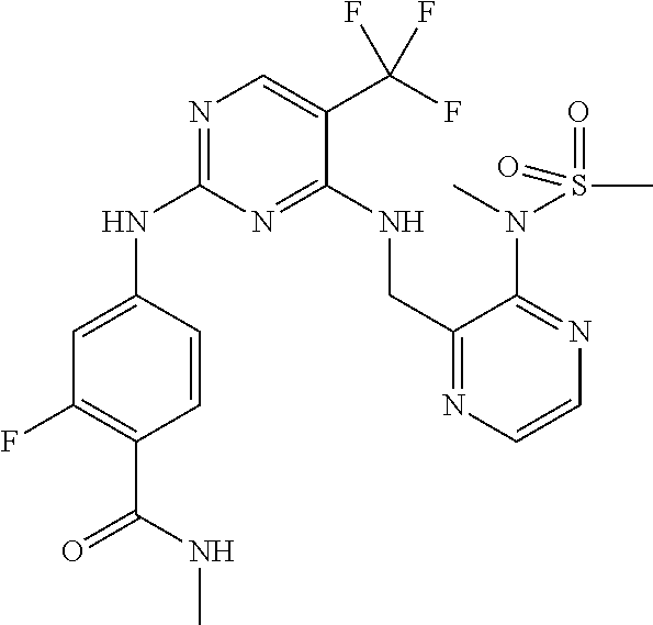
C1=CC(NC2=NC=C(C(F)(F)F)C(NCC3=NC=CN=C3N(S(C)(=O)=O)C)=N2)=CC(F)=C1C(=O)NC
